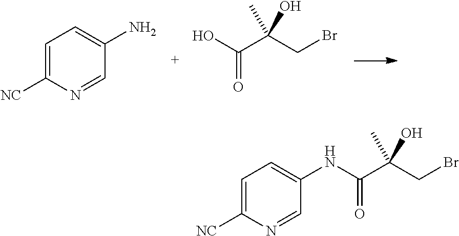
C1=C([NC])N=CC(N)=C1.C(C(CBr)(O)C)(O)=O.C1=C([NC])N=CC(NC(C(CBr)(O)C)=O)=C1
